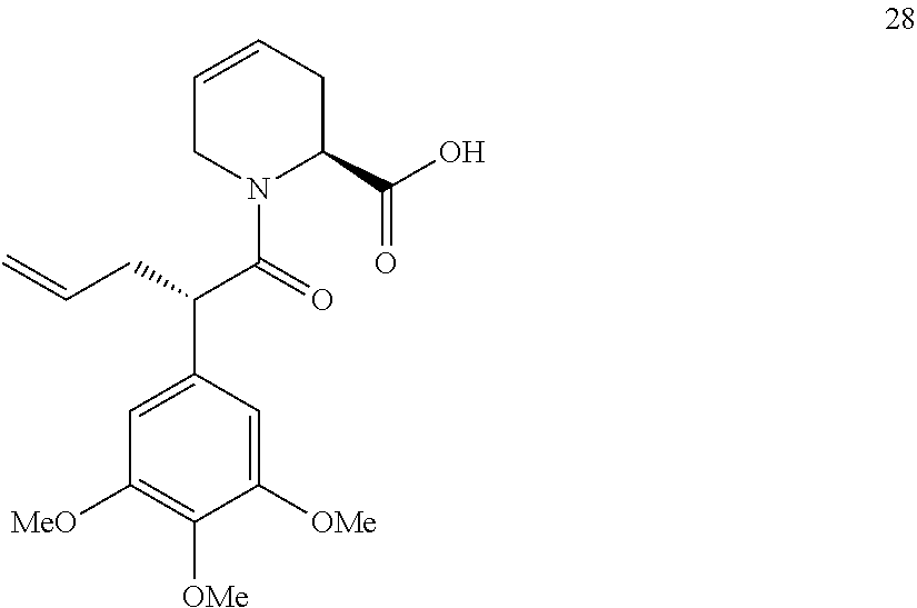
C1=CCC(C(=O)O)N(C(=O)C(C2=CC([MeO])=C([OMe])C([OMe])=C2)CC=C)C1
